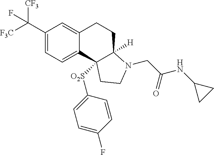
C1(C([F3C])([CF3])F)=CC=C2C(=C1)CCC1([H])C2([O2S]C2=CC=C(F)C=C2)CCN1CC(NC1CC1)=O
